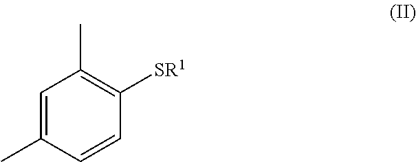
C1=C(C)C=CC([SR1])=C1C
